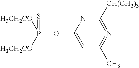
C1(OP([H3CH2CO])([H3CH2CO])=S)=CC(C)=N=C([CH(CH2)3])N1
